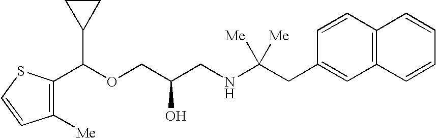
C1(C(OCC(CNC(CC2=CC3=C(C=C2)C=CC=C3)([Me])[Me])O)C2CC2)=C([Me])C=CS1
